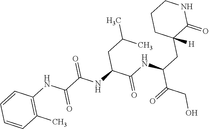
C(C(NC(C(NC(C(NC1=C(C)C=CC=C1)=O)=O)CC(C)C)=O)C(=O)CO)C1([H])C(=O)NCCC1
